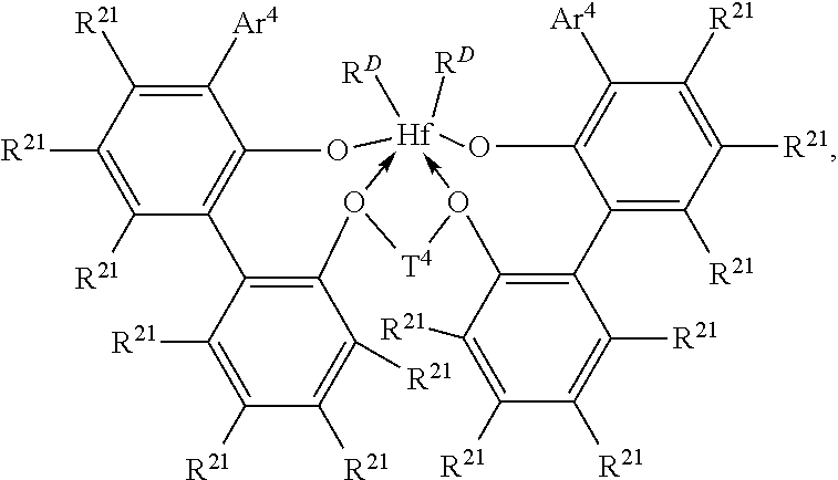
[RD][Hf]123([RD])-O([T4]O->1C1=C(C4=C([R21])C([R21])=C([R21])C([Ar4])=C4O2)C([R21])=C([R21])C([R21])=C1[R21])C1=C(C2=C(O3)C([Ar4])=C([R21])C([R21])=C2[R21])C([R21])=C([R21])C([R21])=C1[R21]
